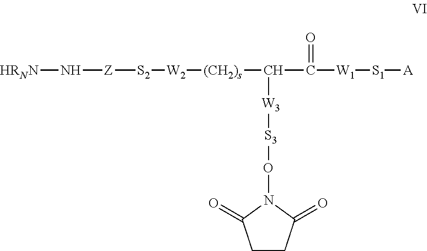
[HRNN]N[Z][S2][W2][(CH2)s]C(C([W1][S1][A])=O)[W3][S3]ON1C(=O)CCC1=O
